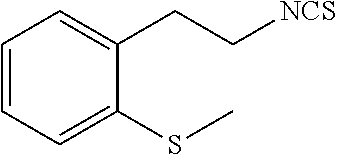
C1=CC=C(SC)C(CC[NCS])=C1
